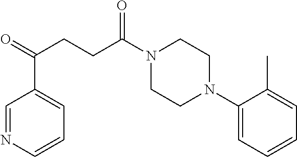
C1(N2CCN(C(CCC(=O)C3=CC=CN=C3)=O)CC2)=CC=CC=C1C
